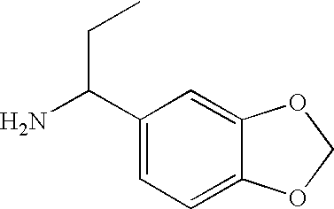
NC(CC)C1=CC=C2C(=C1)OCO2
